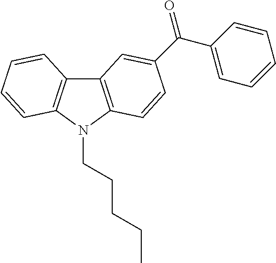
C12=C(N(CCCCC)C3=C1C=CC=C3)C=CC(C(C1=CC=CC=C1)=O)=C2
